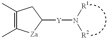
C1(C)=C(C)[Za]C([Y]N([R1])[R2])C1
